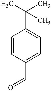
C1=CC(C=O)=CC=C1C(C)(C)C
